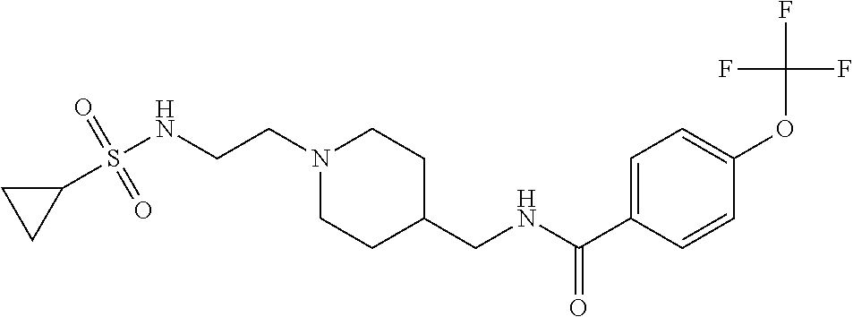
C1(S(NCCN2CCC(CNC(=O)C3=CC=C(OC(F)(F)F)C=C3)CC2)(=O)=O)CC1
